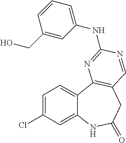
C1=C(Cl)C=C2C(=C1)C1=C(CC(=O)N2)C=NC(NC2=CC=CC(CO)=C2)=N1
